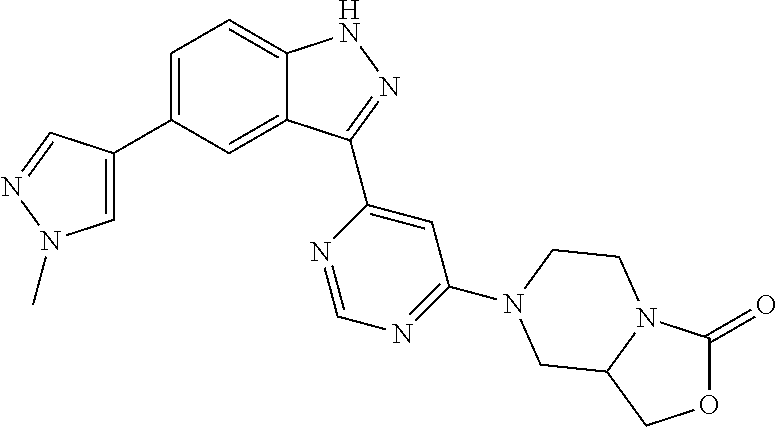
C1=C(C2=CN(C)N=C2)C=C2C(=C1)NN=C2C1=CC(N2CCN3C(=O)OCC3C2)=NC=N1
